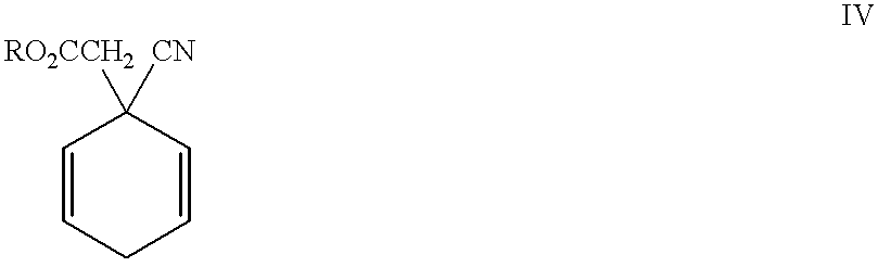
C1([RO2CCH2])([CN])C=CCC=C1
